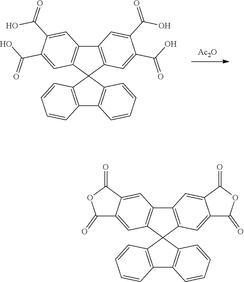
C12=C(C3(C4=C1C=C(C(=O)O)C(C(O)=O)=C4)C1=C(C4=C3C=CC=C4)C=CC=C1)C=C(C(O)=O)C(C(=O)O)=C2.[Ac2O].C12=C(C3(C4=C1C=C1C(=C4)C(=O)OC1=O)C1=C(C4=C3C=CC=C4)C=CC=C1)C=C1C(=C2)C(=O)OC1=O
